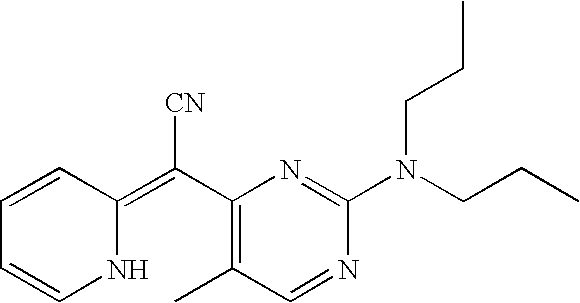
C1=CC(=C(C2=C(C)C=NC(N(CCC)CCC)=N2)[CN])NC=C1
